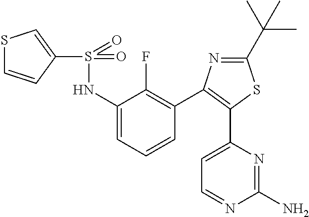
C1=C(NS(=O)(=O)C2=CSC=C2)C(F)=C(C2=C(C3=CC=NC(N)=N3)SC(C(C)(C)C)=N2)C=C1
